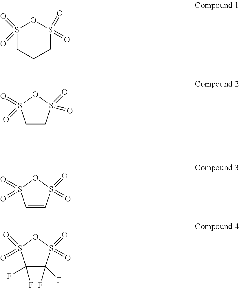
S1(=O)(=O)CCCS(=O)(=O)O1.C1CS(=O)(=O)OS1(=O)=O.C1=CS(=O)(=O)OS1(=O)=O.C1(F)(F)C(F)(F)S(=O)(=O)OS1(=O)=O
